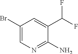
C1(Br)=CN=C(N)C(C(F)F)=C1
